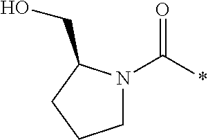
C1N(C(*)=O)C(CO)CC1
